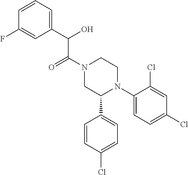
C1(N2CCN(C(C(C3=CC=CC(F)=C3)O)=O)CC2C2=CC=C(Cl)C=C2)=CC=C(Cl)C=C1Cl
